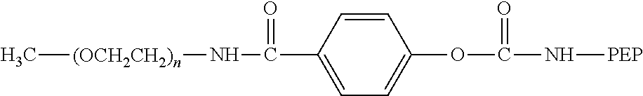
C[(OCH2CH2)n]NC(C1=CC=C(OC(=O)N[PEP])C=C1)=O
